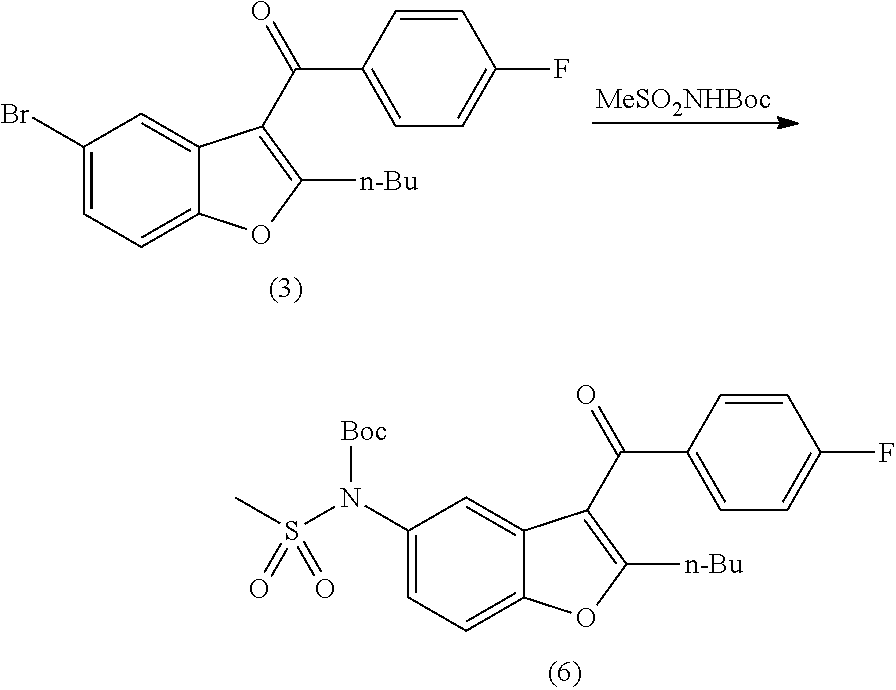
C1(Br)=CC=C2C(=C1)C(C(C1=CC=C(F)C=C1)=O)=C([n-Bu])O2.[MeSO2NHBoc].C1(N(S(C)(=O)=O)[Boc])=CC=C2C(=C1)C(C(C1=CC=C(F)C=C1)=O)=C([n-Bu])O2
